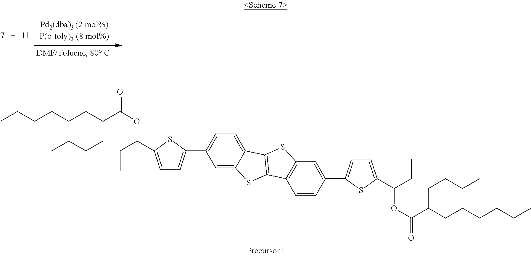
CCCCCCC(CCCC)C(OC(CC)C1=CC=C(C2=CC=C3C(=C2)SC2=C3SC3=C2C=CC(C2=CC=C(C(OC(C(CCCCCC)CCCC)=O)CC)S2)=C3)S1)=O
